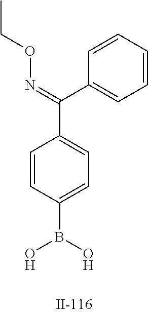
C1=CC(B(O)O)=CC=C1C(=NOCC)C1=CC=CC=C1
